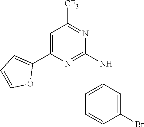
C1=C(C2=CC=CO2)N=C(NC2=CC=CC(Br)=C2)N=C1[CF3]
